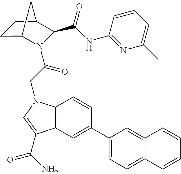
C12=C(N(CC(=O)N3C4CCC(C3C(NC3=NC(C)=CC=C3)=O)C4)C=C1C(N)=O)C=CC(C1=CC=C3C(=C1)C=CC=C3)=C2
